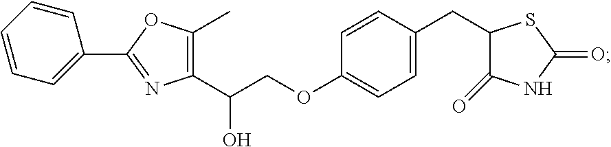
C1(C(COC2=CC=C(CC3C(=O)NC(=O)S3)C=C2)O)=C(C)OC(C2=CC=CC=C2)=N1
